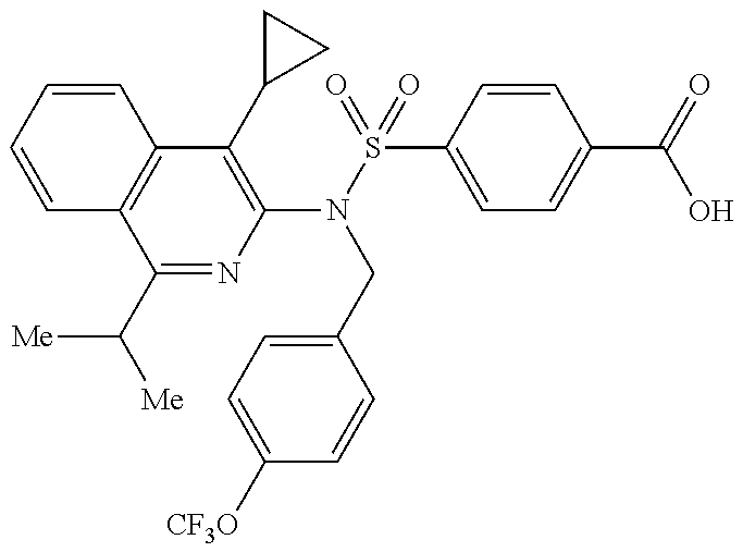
C1=CC=CC2=C1C(C([Me])[Me])=NC(N(CC1=CC=C([CF3O])C=C1)S(C1=CC=C(C(O)=O)C=C1)(=O)=O)=C2C1CC1
